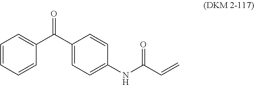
C1=C(C(C2=CC=CC=C2)=O)C=CC(NC(=O)C=C)=C1
